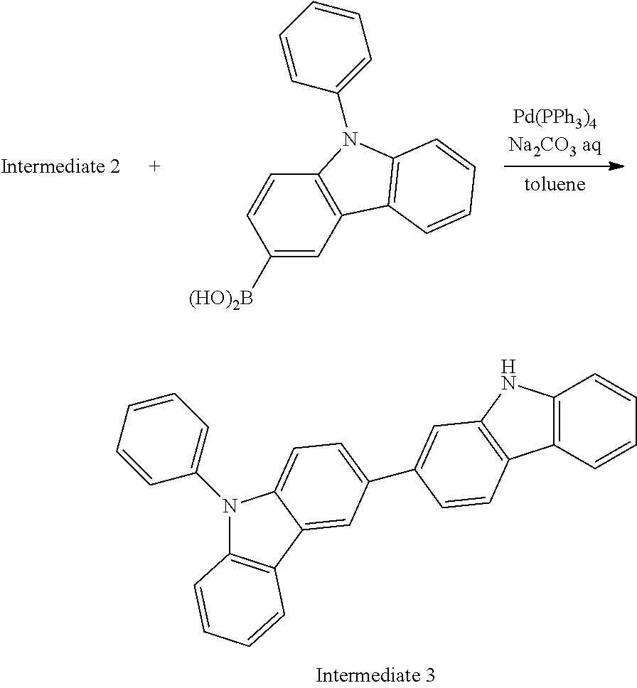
N1(C2=CC=CC=C2)C2=C(C3=CC(C4=CC5=C(C6=C(C=CC=C6)N5)C=C4)=CC=C13)C=CC=C2.C1([(HO)2B])=CC2=C(C=C1)N(C1=CC=CC=C1)C1=C2C=CC=C1
